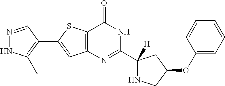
N1=CC(C2=CC3=C(S2)C(=O)NC(C2([H])NCC(OC4=CC=CC=C4)C2)=N3)=C(C)N1
